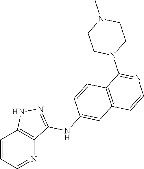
C1=CC=NC2=C1NN=C2NC1=CC2=C(C=C1)C(N1CCN(C)CC1)=NC=C2
